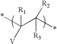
*C(C(*)([R3])[R2])([R1])[V]
